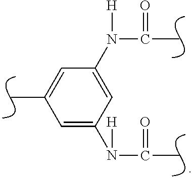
C1=C(C)C=C(N([H])C(=O)C)C=C1N(C(=O)C)[H]
